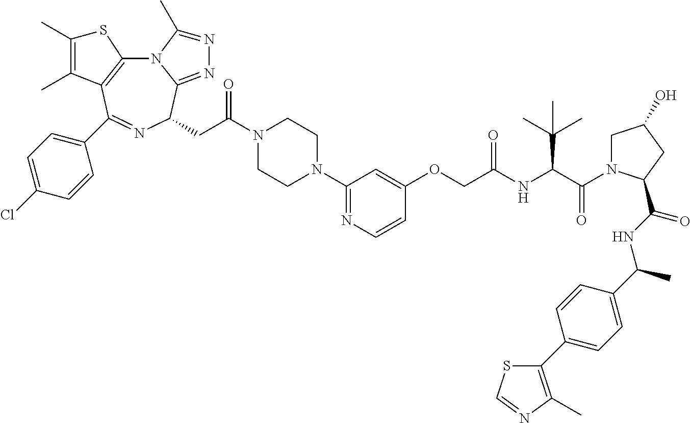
N12C3=C(C(C4=CC=C(Cl)C=C4)=NC(CC(=O)N4CCN(C5=NC=CC(OCC(NC(C(=O)N6CC(O)CC6C(NC(C6=CC=C(C7=C(C)N=CS7)C=C6)C)=O)C(C)(C)C)=O)=C5)CC4)C1=NN=C2C)C(C)=C(C)S3
